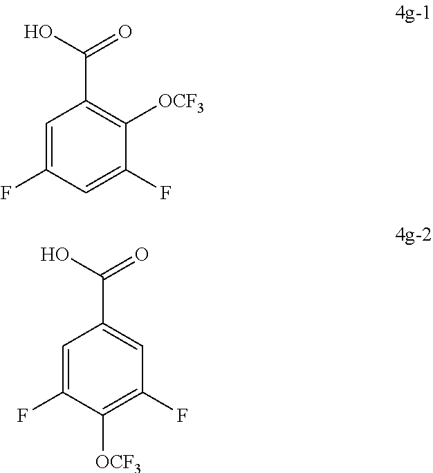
C1=C(F)C=C(F)C([OCF3])=C1C(O)=O.C1=C(F)C([OCF3])=C(F)C=C1C(O)=O
